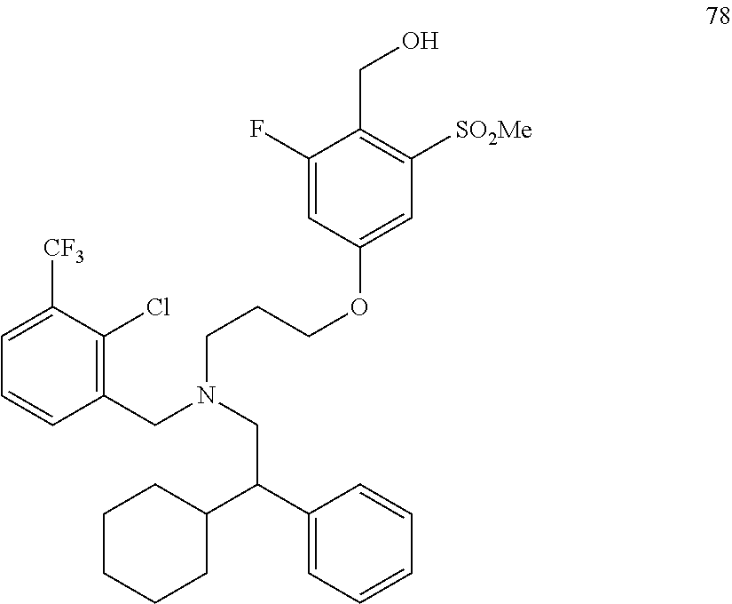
C1=C([CF3])C(Cl)=C(CN(CC(C2=CC=CC=C2)C2CCCCC2)CCCOC2=CC([SO2Me])=C(CO)C(F)=C2)C=C1
